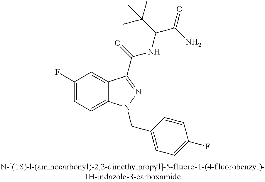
C1(F)=CC=C2C(=C1)C(C(=O)NC(C(N)=O)C(C)(C)C)=NN2CC1=CC=C(F)C=C1
